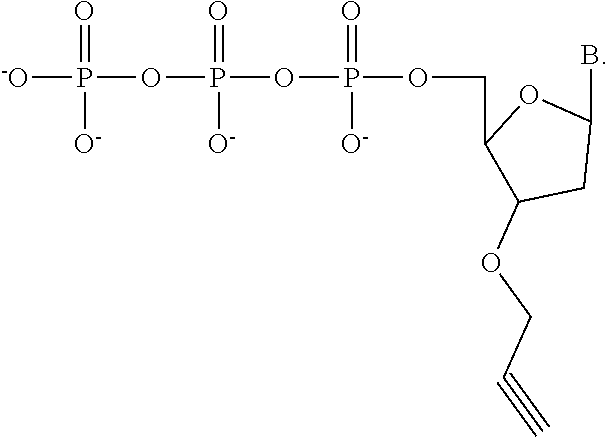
C(C1C(OCC#C)CC(B)O1)OP(=O)([O-])OP(=O)([O-])OP(=O)([O-])[-O]
